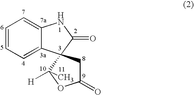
C12=CC=CC=C1C1(C(=O)N2)CC(=O)OC1([H])C
